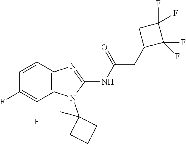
C1=CC2=C(C(F)=C1F)N(C1(C)CCC1)C(NC(=O)CC1C(F)(F)C(F)(F)C1)=N2
